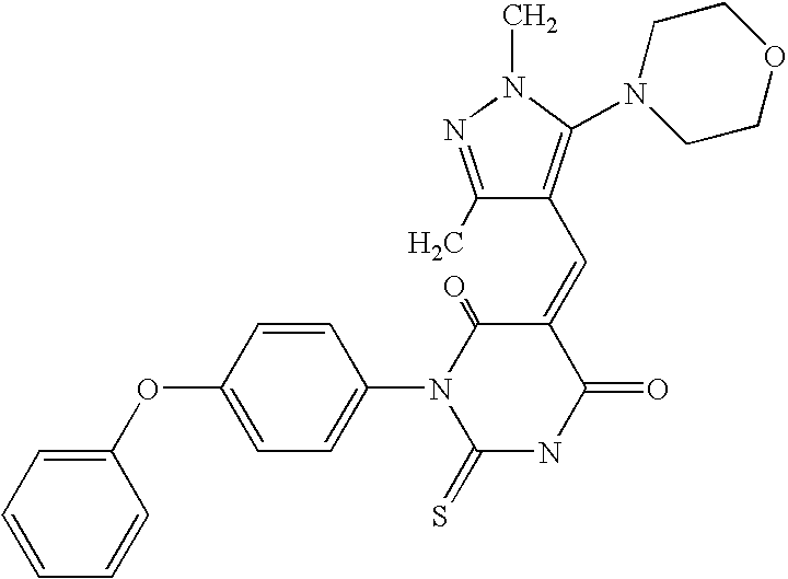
C1(C)=NN(C)C(N2CCOCC2)=C1C=C1C(=O)N(C2=CC=C(OC3=CC=CC=C3)C=C2)C(=S)NC1=O
